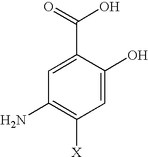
C1=C(O)C(C(O)=O)=CC(N)=C1[X]
